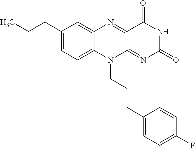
C1(CCC)=CC=C2C(=C1)N=C1C(=NC(=O)NC1=O)N2CCCC1=CC=C(F)C=C1
